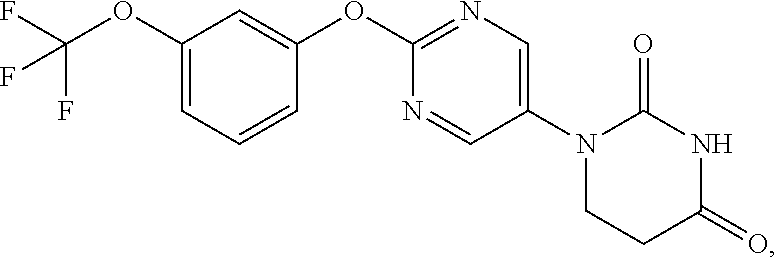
C1(OC(F)(F)F)=CC=CC(OC2=NC=C(N3CCC(=O)NC3=O)C=N2)=C1
